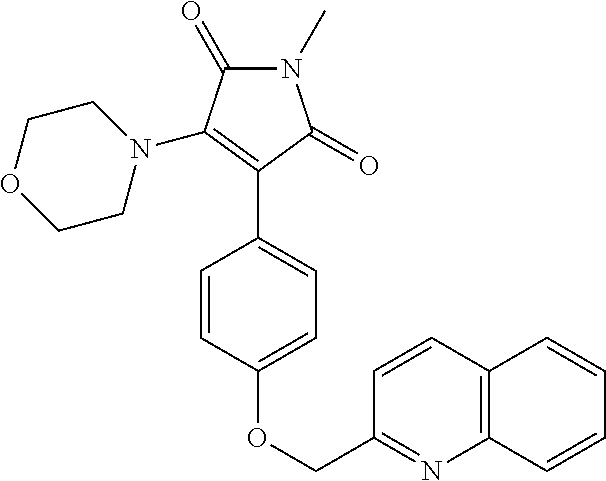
C12=C(C=CC(COC3=CC=C(C4=C(N5CCOCC5)C(=O)N(C)C4=O)C=C3)=N1)C=CC=C2
